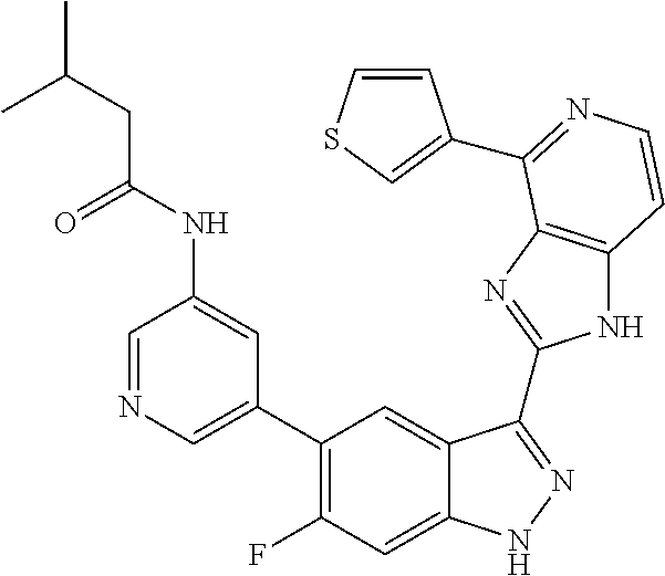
C1=C(C2=C(F)C=C3C(=C2)C(C2=NC4=C(N2)C=CN=C4C2=CSC=C2)=NN3)C=C(NC(=O)CC(C)C)C=N1
